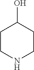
C1CNCCC1O
